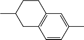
C1CC(C)CC2=C1C=C(C)C=C2
